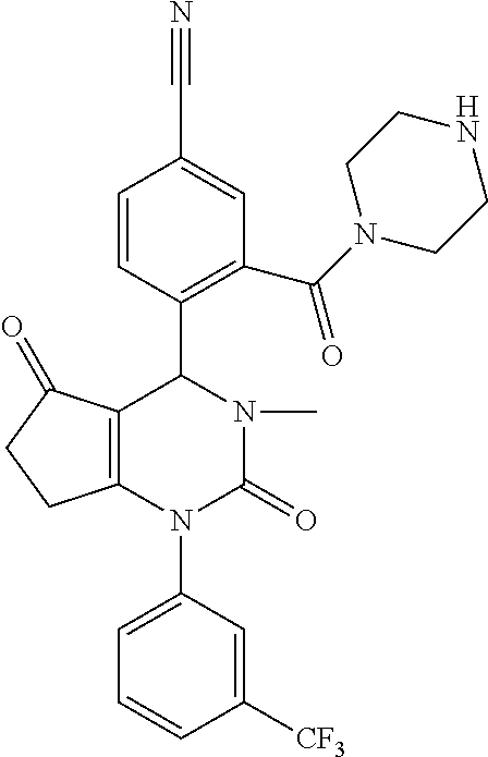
C12=C(N(C3=CC=CC([CF3])=C3)C(=O)N(C)C1C1=C(C(N3CCNCC3)=O)C=C(C#N)C=C1)CCC2=O
